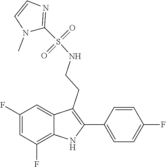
S(NCCC1=C(C2=CC=C(F)C=C2)NC2=C(F)C=C(F)C=C21)(=O)(=O)C1=NC=CN1C
